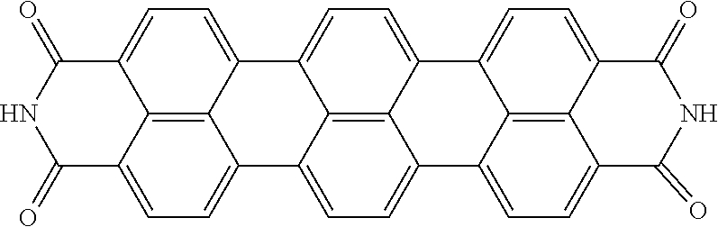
C12=CC=C3C4=CC=C5C6=CC=C7C(=O)NC(=O)C8=CC=C(C6=C78)C6=CC=C(C4=C56)C4=CC=C(C(=O)NC1=O)C2=C34
